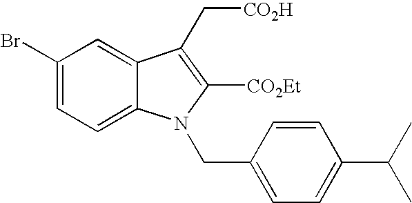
C1(Br)=CC=C2C(=C1)C(C[CO2H])=C([CO2Et])N2CC1=CC=C(C(C)C)C=C1
